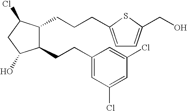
C1(CCC2=CC(Cl)=CC(Cl)=C2)C(CCCC2=CC=C(CO)S2)C(Cl)CC1O
